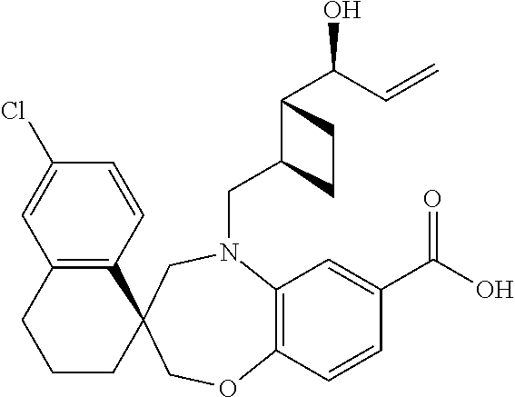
C12=C(C=CC(Cl)=C1)C1(CCC2)CN(CC2C(C(O)C=C)CC2)C2=C(C=CC(C(O)=O)=C2)OC1
